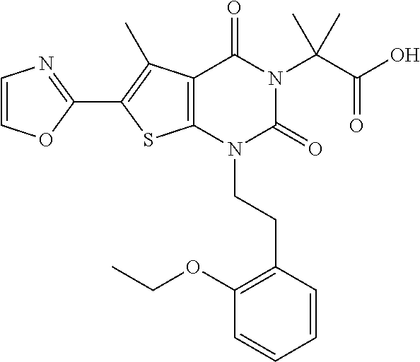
C12=C(N(CCC3=C(OCC)C=CC=C3)C(=O)N(C(C(O)=O)(C)C)C1=O)SC(C1=NC=CO1)=C2C
